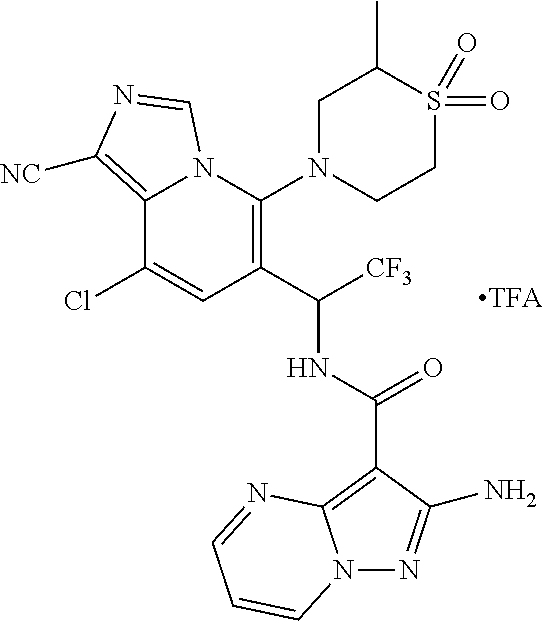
C12=C([NC])N=CN1C(N1CCS(=O)(=O)C(C)C1)=C(C([CF3])NC(=O)C1=C3N(N=C1N)C=CC=N3)C=C2Cl
